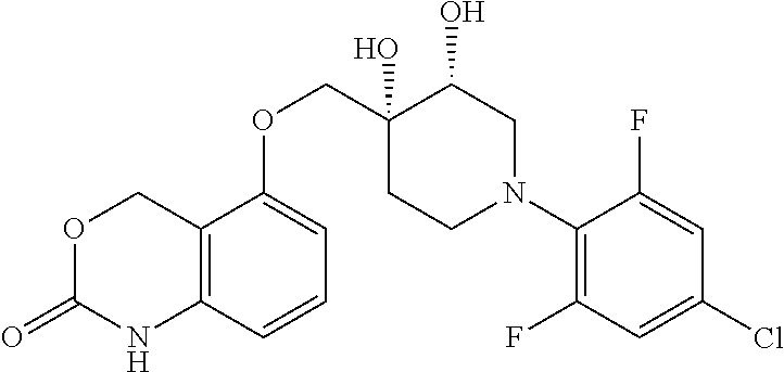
O1CC2=C(C=CC=C2OCC2(O)C(O)CN(C3=C(F)C=C(Cl)C=C3F)CC2)NC1=O
